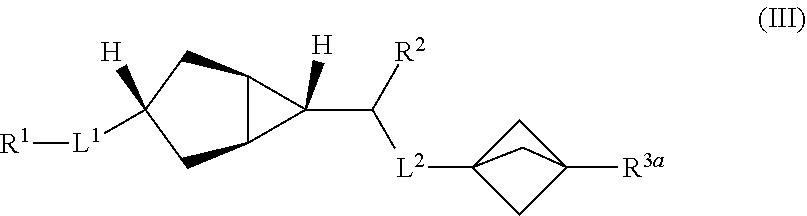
C12C(CC([L1][R1])([H])C1)C2([H])C([L2]C12CC([R3a])(C1)C2)[R2]
